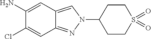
C1(N)=CC2=CN(C3CCS(=O)(=O)CC3)N=C2C=C1Cl
